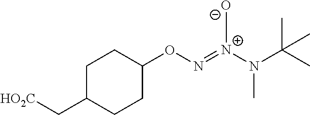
C1C(C[HO2C])CCC(ON=[N+]([O-])N(C)C(C)(C)C)C1
